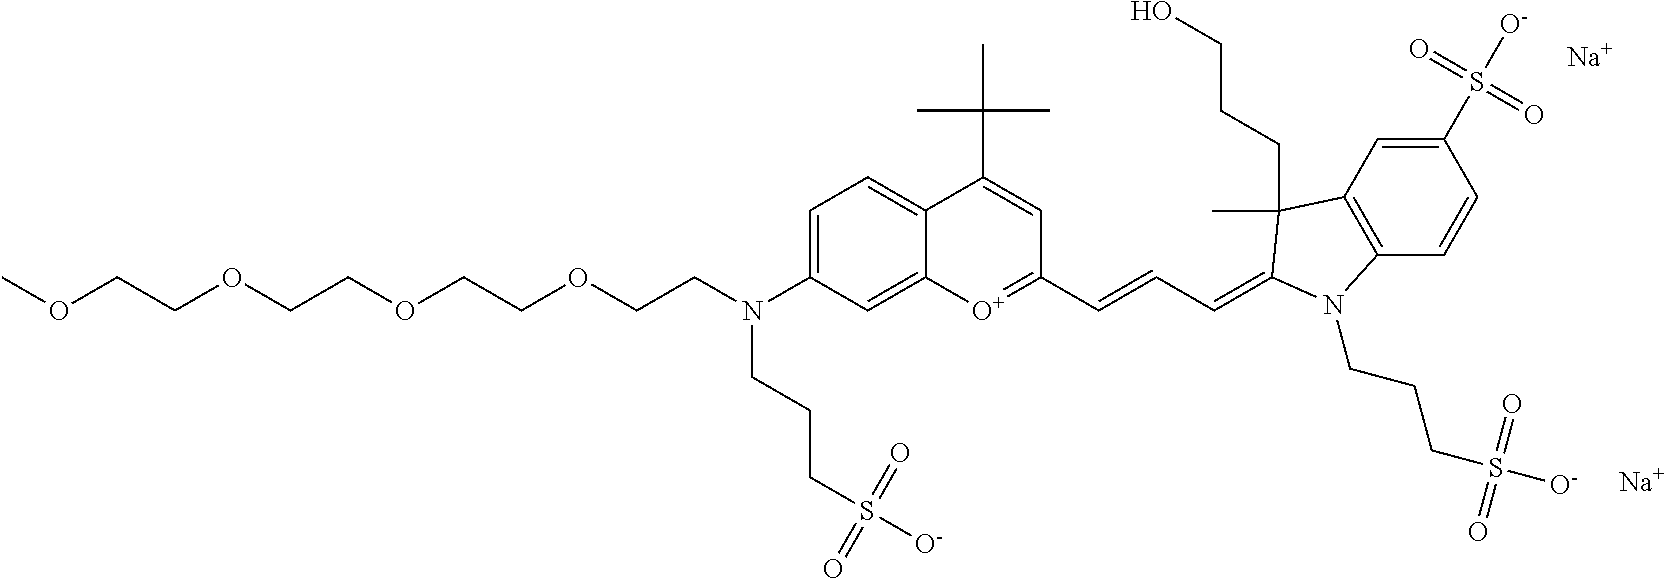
C1=C(N(CCOCCOCCOCCOC)CCCS(=O)(=O)[O-])C=C2C(=C1)C(C(C)(C)C)=CC(C=CC=C1C(C)(CCCO)C3=C(C=CC(S([O-])(=O)=O)=C3)N1CCCS([O-])(=O)=O)=[O+]2.[Na].[Na]
